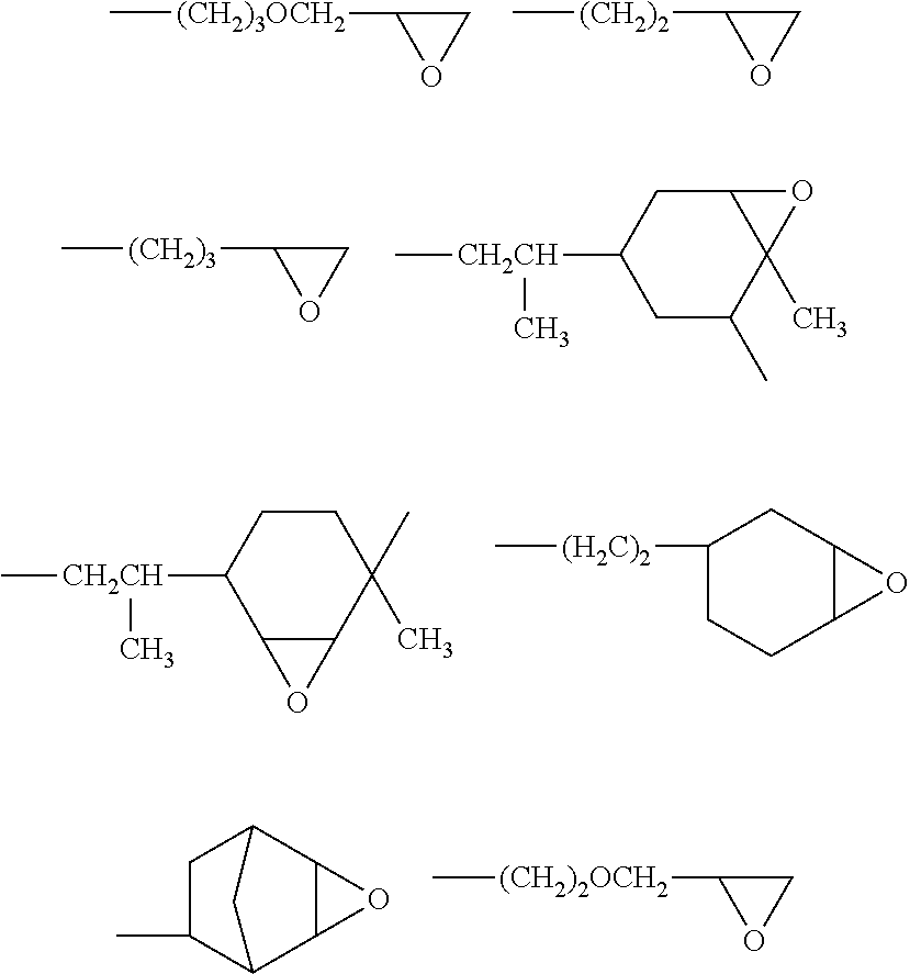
C[(CH2)3OCH2]C1OC1.C[(CH2)2]C1OC1.C[(CH2)3]C1OC1.C[CH2CH](C1CC(C)C2(C)C(C1)O2)C.C[CH2CH](C1C2C(C(C)(C)CC1)O2)C.C[(H2C)2]C1CCC2C(C1)O2.C1C(C)C2C3C(C1C2)O3.C[(CH2)2OCH2]C1OC1
